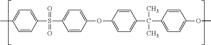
C1=CC(S(C2=CC=C(OC3=CC=C(C(C)(C)C4=CC=C(OC)C=C4)C=C3)C=C2)(=O)=O)=CC=C1C
